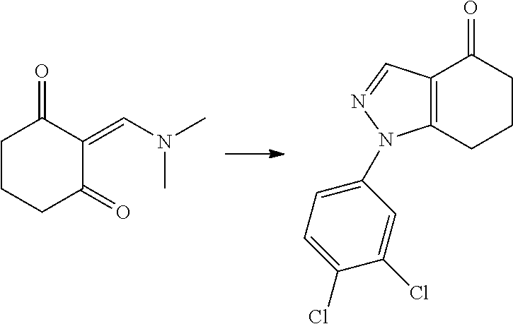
C1CCC(=O)C(=CN(C)C)C1=O.C12=C(C=NN1C1=CC=C(Cl)C(Cl)=C1)C(=O)CCC2
